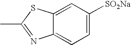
C12=CC([SO2Na])=CC=C1N=C(C)S2
